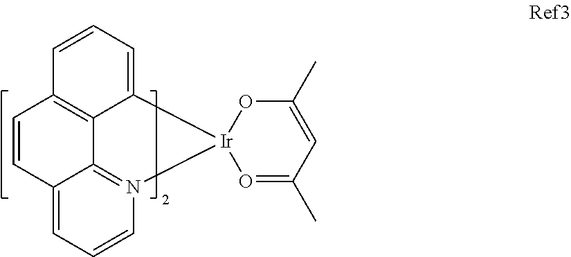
C12=CC=CN3=C1C1=C(C=C2)C=CC=C1[Ir]31O=C(C)C=C(C)O1
